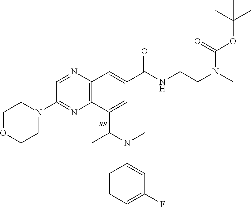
N1=CC(N2CCOCC2)=NC2=C1C=C(C(=O)NCCN(C(OC(C)(C)C)=O)C)C=C2C(C)N(C1=CC(F)=CC=C1)C.[RS]
